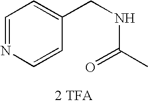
C1=NC=CC(CNC(C)=O)=C1.[2 TFA]
